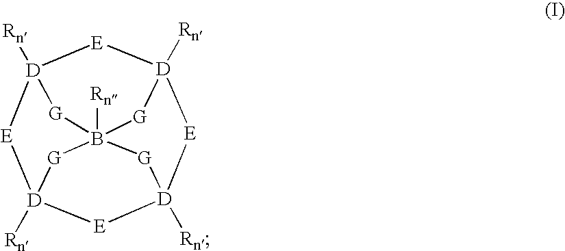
[D]12([Rn])[E][D]3([Rn])[E][D]4([Rn])[E][D]([Rn])([E]1)[G]B([Rn])([G]2)([G]3)[G]4
